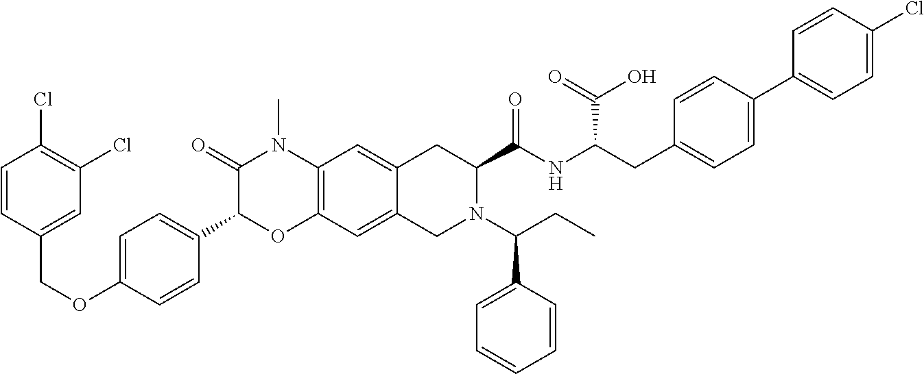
C12=C(C=C3C(=C1)CC(C(NC(CC1=CC=C(C4=CC=C(Cl)C=C4)C=C1)C(=O)O)=O)N(C(CC)C1=CC=CC=C1)C3)OC(C1=CC=C(OCC3=CC(Cl)=C(Cl)C=C3)C=C1)C(=O)N2C
